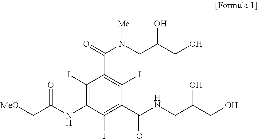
[MeO]CC(NC1=C(I)C(C(=O)N([Me])CC(CO)O)=C(I)C(C(NCC(CO)O)=O)=C1I)=O
